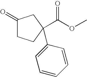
O(C)C(=O)C1(C2=CC=CC=C2)CCC(=O)C1
